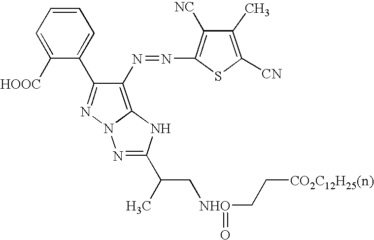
C12=C(N=NC3=C([NC])C(C)=C([CN])S3)C(C3=CC=CC=C3[HOOC])=NN1N=C(C(C[NHO](CC[CO2C12H25(n)])=O)C)N2
